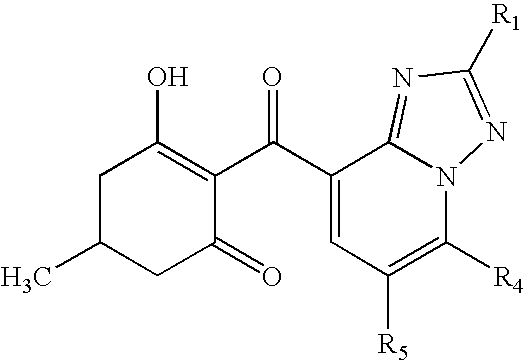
C(C1=CC([R5])=C([R4])N2C1=NC([R1])=N2)(=O)C1=C(O)CC(C)CC1=O
